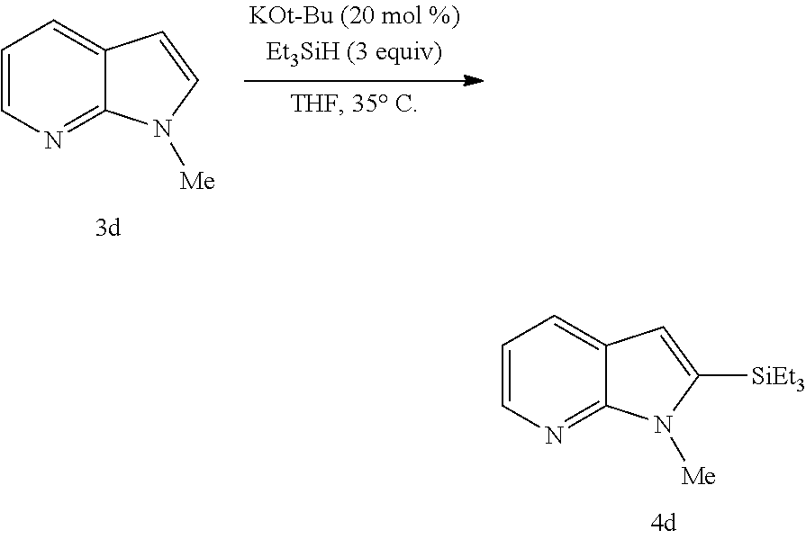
C1=CN=C2C(=C1)C=CN2[Me].C1=CN=C2C(=C1)C=C([SiEt3])N2[Me]
